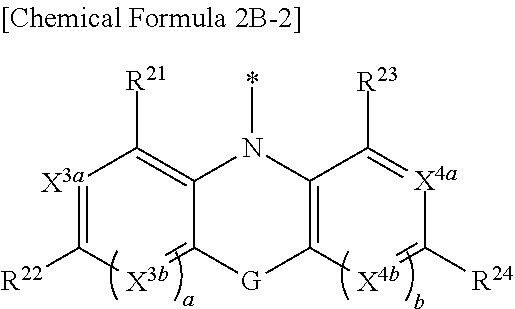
[X3a]1=C([R22])[X3b]=C2C(=C1[R21])N(*)C1=C([X4b]=C([R24])[X4a]=C1[R23])[G]2
